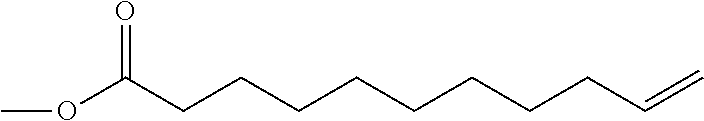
O(C(CCCCCCCCC=C)=O)C
